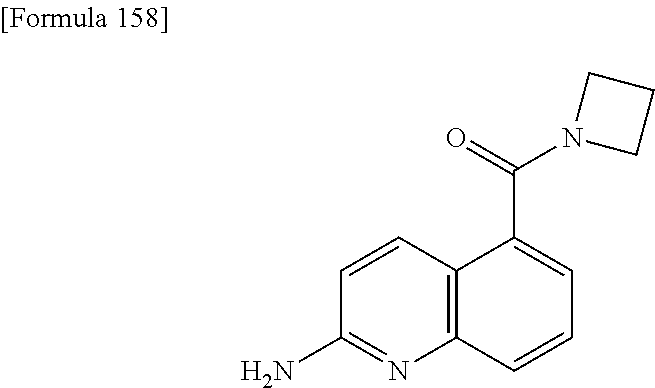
C1(N)=NC2=C(C=C1)C(C(=O)N1CCC1)=CC=C2
